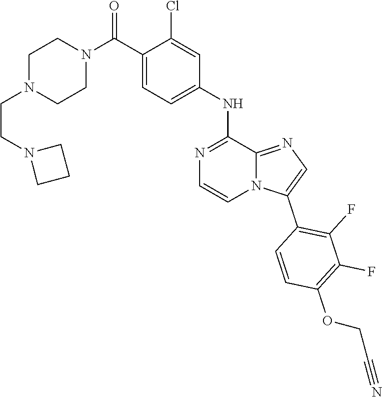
N1(C(C2=CC=C(NC3=NC=CN4C3=NC=C4C3=C(F)C(F)=C(OCC#N)C=C3)C=C2Cl)=O)CCN(CCN2CCC2)CC1
